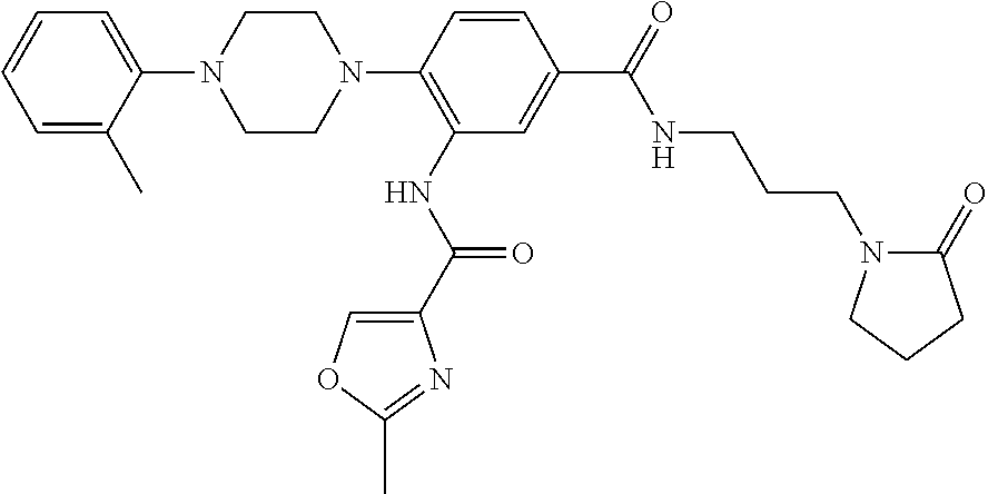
C1=C(C)C(N2CCN(C3=C(NC(C4=COC(C)=N4)=O)C=C(C(=O)NCCCN4C(=O)CCC4)C=C3)CC2)=CC=C1
